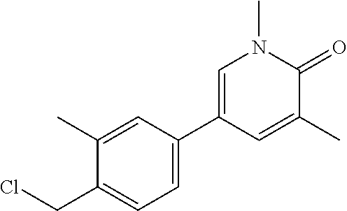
C1(C)=CC(C2=CN(C)C(=O)C(C)=C2)=CC=C1CCl
